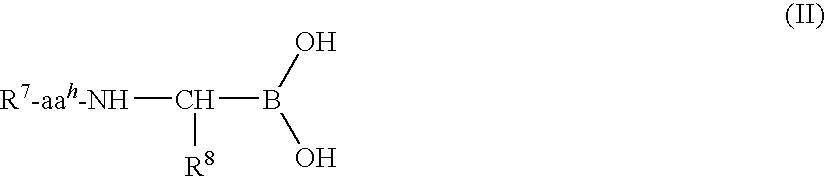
C(B(O)O)([R8])[R7-aah-NH]
